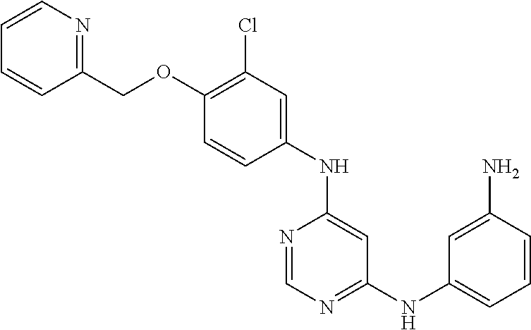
C1(OCC2=NC=CC=C2)=C(Cl)C=C(NC2=CC(NC3=CC=CC(N)=C3)=NC=N2)C=C1
